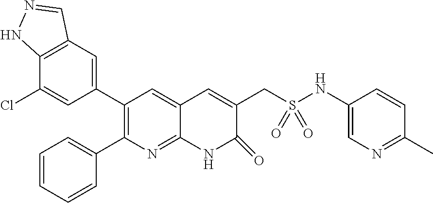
C12=C(C=C(C3=C(C4=CC=CC=C4)N=C4C(=C3)C=C(CS(NC3=CN=C(C)C=C3)(=O)=O)C(=O)N4)C=C1Cl)C=NN2
